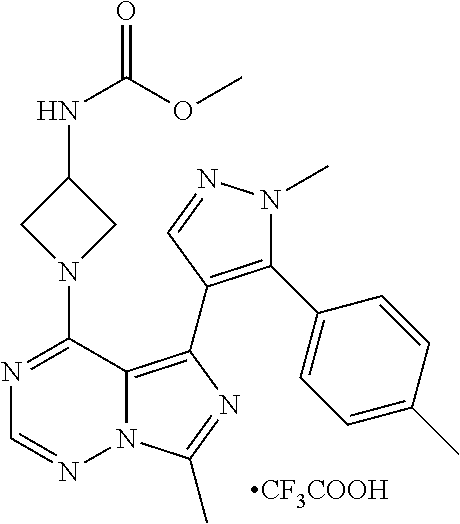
N12C(=C(C3=C(C4=CC=C(C)C=C4)N(C)N=C3)N=C1C)C(N1CC(NC(OC)=O)C1)=NC=N2.[CF3COOH]
